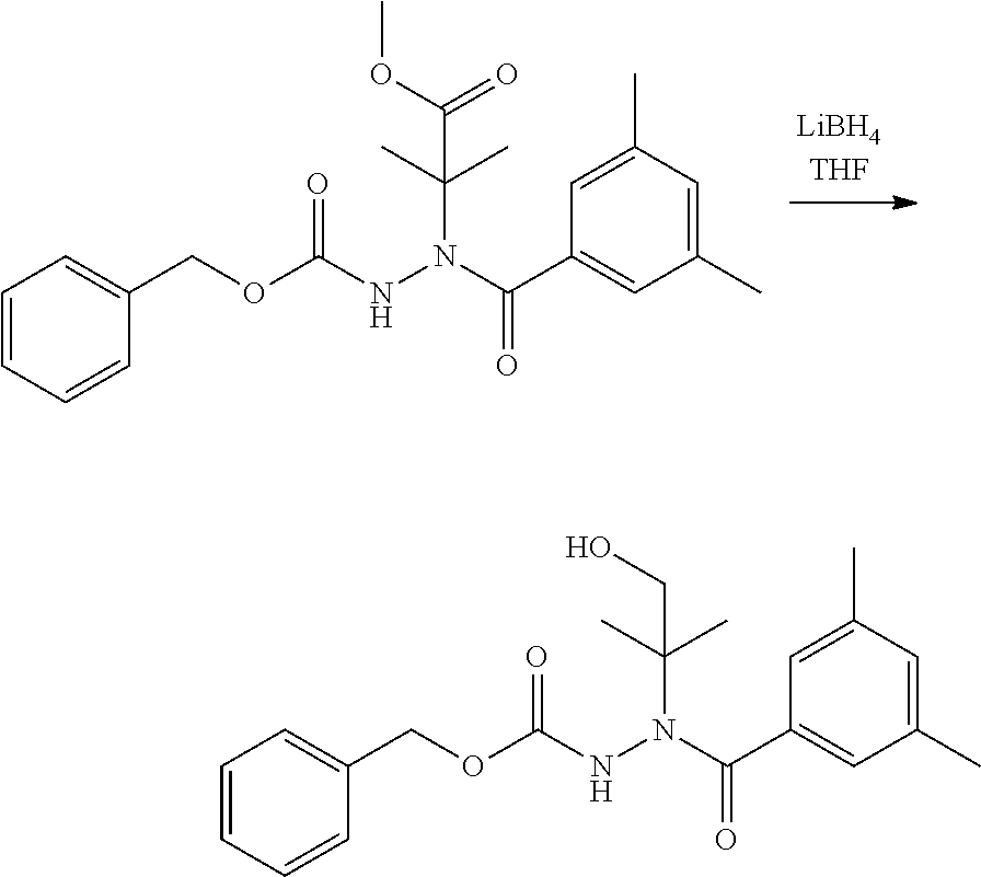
C1=CC=CC(COC(NN(C(C)(C)C(OC)=O)C(C2=CC(C)=CC(C)=C2)=O)=O)=C1.C1=CC=CC(COC(NN(C(C)(C)CO)C(C2=CC(C)=CC(C)=C2)=O)=O)=C1
